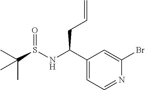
C1(C(NS(=O)C(C)(C)C)CC=C)=CC=NC(Br)=C1
